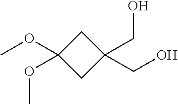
C1C(OC)(OC)CC1(CO)CO
